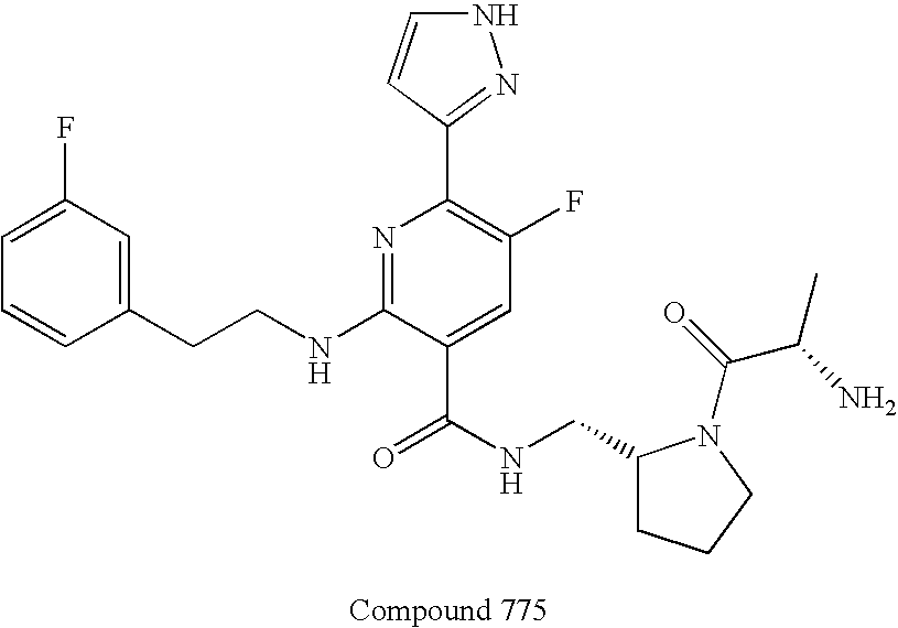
C1=CC(CCNC2=NC(C3=NNC=C3)=C(F)C=C2C(NCC2CCCN2C(C(C)N)=O)=O)=CC(F)=C1
